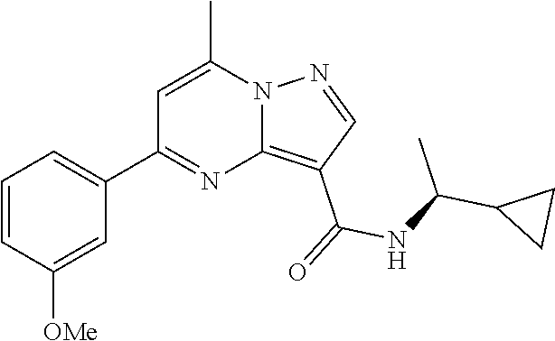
C12=C(C(=O)NC(C3CC3)C)C=NN1C(C)=CC(C1=CC=CC([OMe])=C1)=N2
